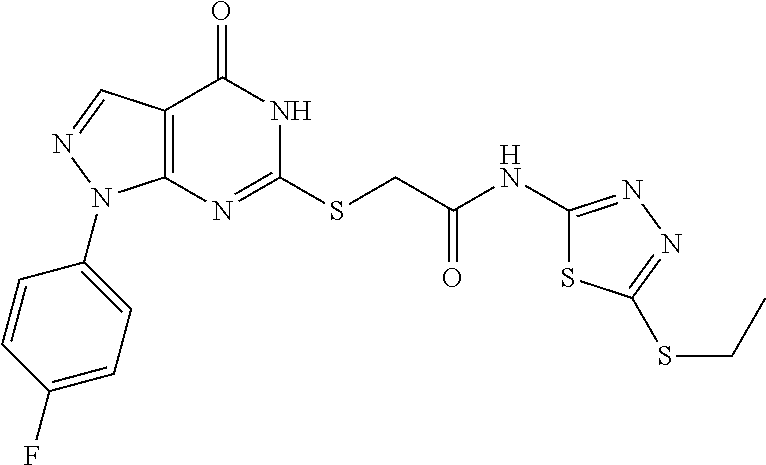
C12=C(N=C(SCC(NC3=NN=C(SCC)S3)=O)NC1=O)N(C1=CC=C(F)C=C1)N=C2
